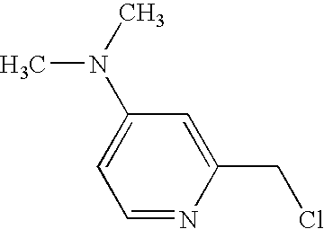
C1(N(C)C)=CC=NC(CCl)=C1
